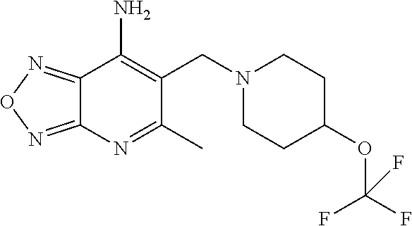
N1(CC2=C(N)C3=NON=C3N=C2C)CCC(OC(F)(F)F)CC1
